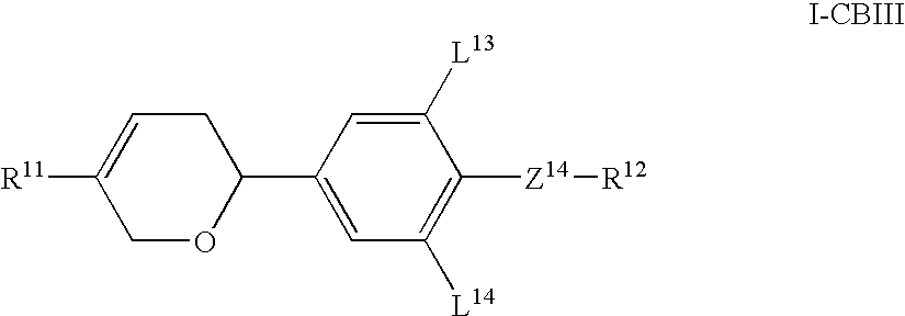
C1([R11])=CCC(C2=CC([L14])=C([Z14][R12])C([L13])=C2)OC1
